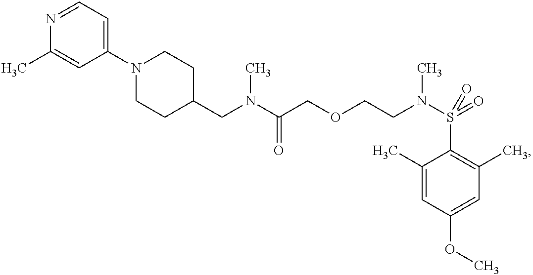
O(CCN(S(C1=C(C)C=C(OC)C=C1C)(=O)=O)C)CC(N(CC1CCN(C2=CC=NC(C)=C2)CC1)C)=O
